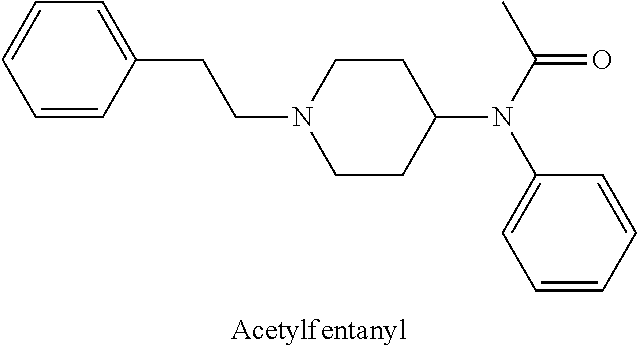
C1=CC=CC(CCN2CCC(N(C3=CC=CC=C3)C(=O)C)CC2)=C1
